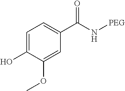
C1=C(O)C(OC)=CC(C(N[PEG])=O)=C1
